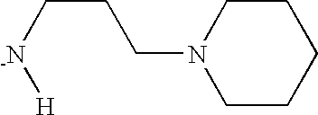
C1CN(CCC[-N][H])CCC1
